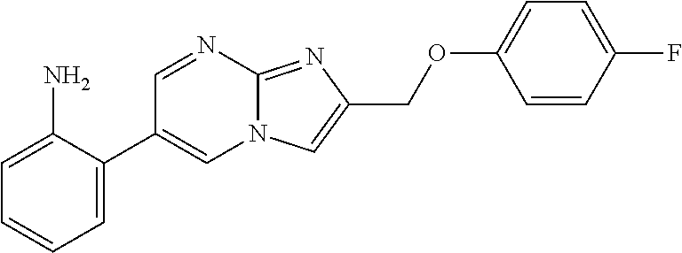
C1=C(C2=CN3C(=NC(COC4=CC=C(F)C=C4)=C3)N=C2)C(N)=CC=C1
